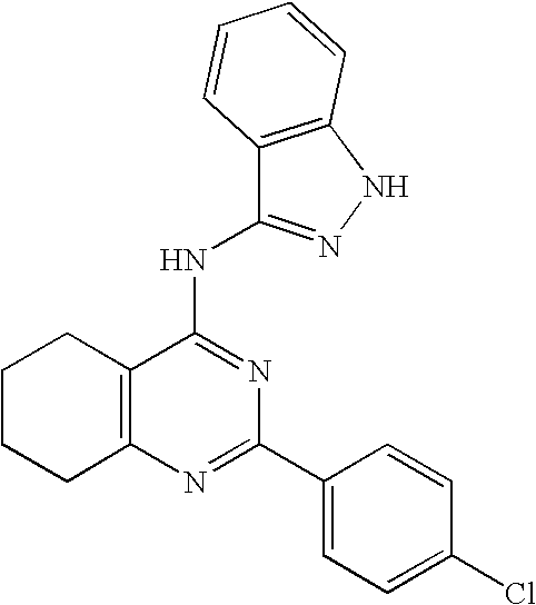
C12=C(N=C(C3=CC=C(Cl)C=C3)N=C1NC1=NNC3=C1C=CC=C3)CCCC2
